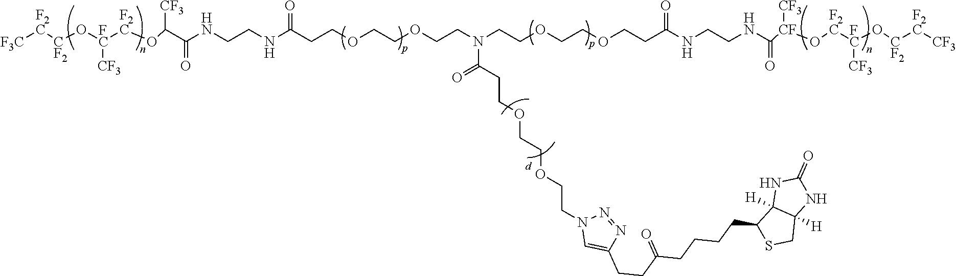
[F3C][F2C][CF2]O[FC]([F2C]OC(C(NCCNC(CCOCCOCCN(CCOCCOCCC(NCCNC([CF](O[F2C][FC](O[CF2][F2C][CF3])[CF3])[CF3])=O)=O)C(CCOCCOCCN1C=C(CCC(CCCCC2SCC3([H])C2([H])NC(=O)N3)=O)N=N1)=O)=O)=O)[CF3])[CF3]
